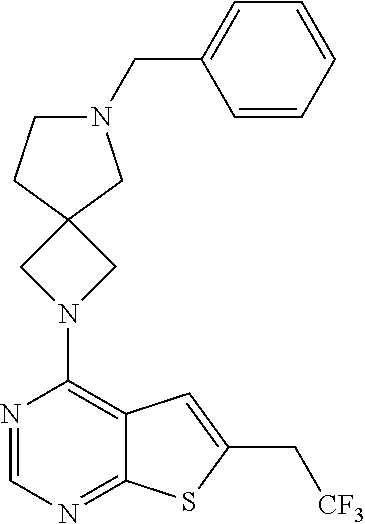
C1(N2CC3(C2)CCN(CC2=CC=CC=C2)C3)=C2C(=NC=N1)SC(C[CF3])=C2
